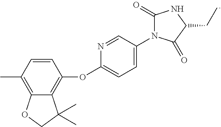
CC1=C2C(=C(OC3=CC=C(N4C(=O)NC(CC)C4=O)C=N3)C=C1)C(C)(C)CO2
